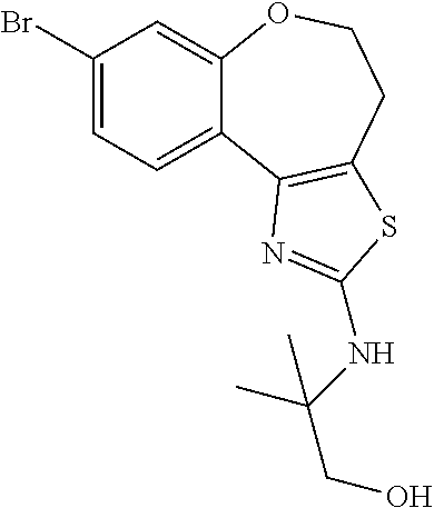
C1(Br)=CC=C2C(=C1)OCCC1=C2N=C(NC(CO)(C)C)S1
